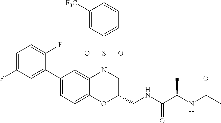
C1=C(F)C=C(C2=CC=C3C(=C2)N(S(C2=CC=CC([F3C])=C2)(=O)=O)CC(CNC(=O)C(NC(C)=O)C)O3)C(F)=C1
